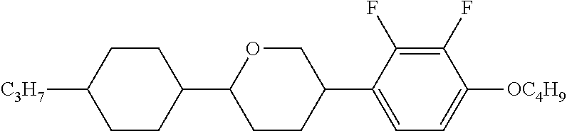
C1(F)=C(F)C(C2COC(C3CCC([C3H7])CC3)CC2)=CC=C1[OC4H9]
